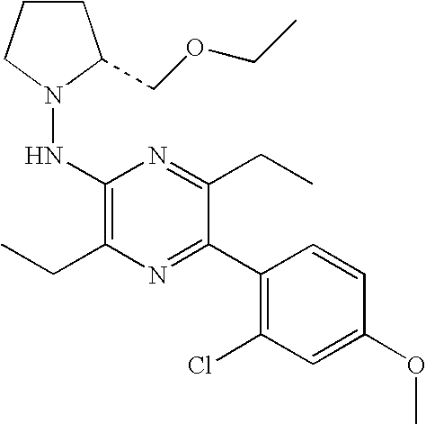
N(C1=C(CC)N=C(C2=C(Cl)C=C(OC)C=C2)C(CC)=N1)N1CCCC1COCC
